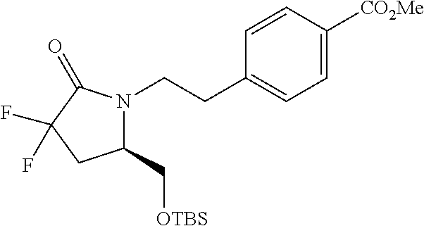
N1(CCC2=CC=C([CO2Me])C=C2)C(C[OTBS])CC(F)(F)C1=O
